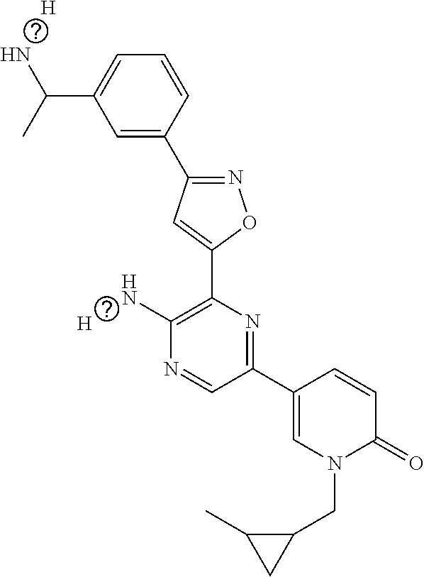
C1=C(C2=NOC(C3=C(N)N=CC(C4=CN(CC5C(C)C5)C(=O)C=C4)=N3)=C2)C=CC=C1C(N)C.[H].[H]
